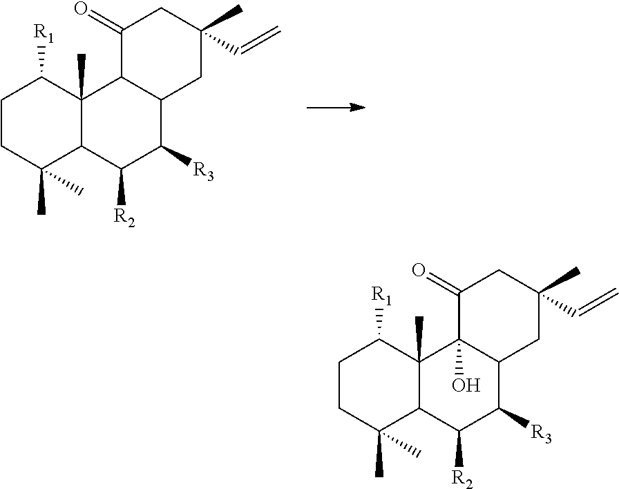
C1CC(C)(C)C2C(C)(C1[R1])C1C(C([R3])C2[R2])CC(C=C)(C)CC1=O.C1CC(C)(C)C2C(C)(C1[R1])C1(O)C(C([R3])C2[R2])CC(C=C)(C)CC1=O
